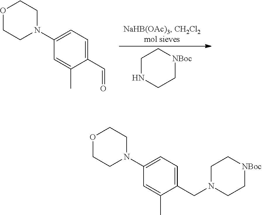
C1C[NBoc]CCN1.C1(N2CCOCC2)=CC=C(C=O)C(C)=C1.C1(N2CCOCC2)=CC=C(CN2CC[NBoc]CC2)C(C)=C1
